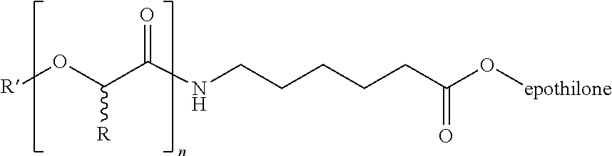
[R]OC(C(NCCCCCC(O[epothilone])=O)=O)[R]
